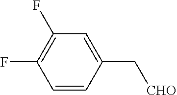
C1=CC(C[CHO])=CC(F)=C1F
